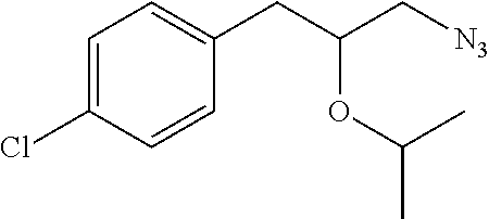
C1=C(Cl)C=CC(CC(C[N3])OC(C)C)=C1
